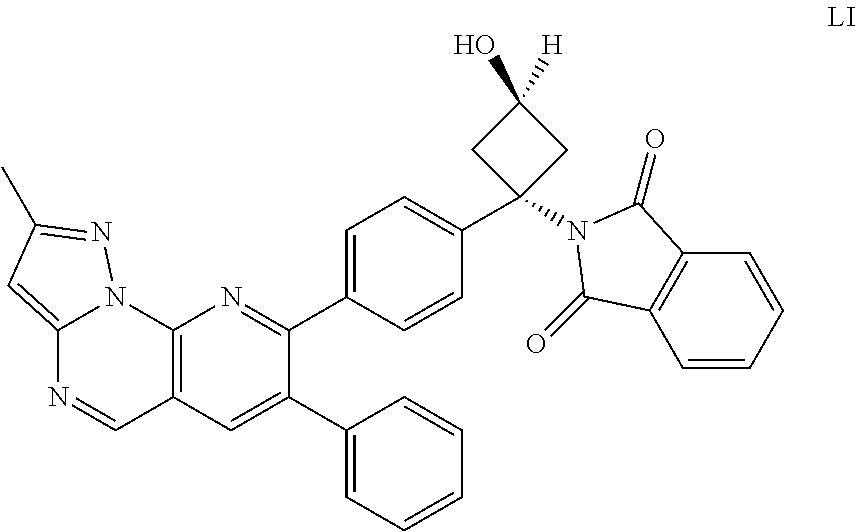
C1=CC=CC2=C1C(=O)N(C1(C3=CC=C(C4=NC5=C(C=C4C4=CC=CC=C4)C=NC4=CC(C)=NN54)C=C3)CC(O)([H])C1)C2=O
